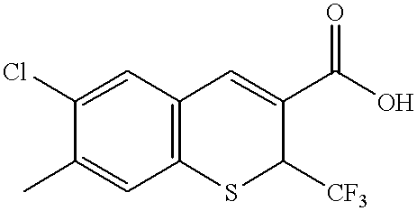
C1=C(Cl)C(C)=CC2=C1C=C(C(O)=O)C([CF3])S2
